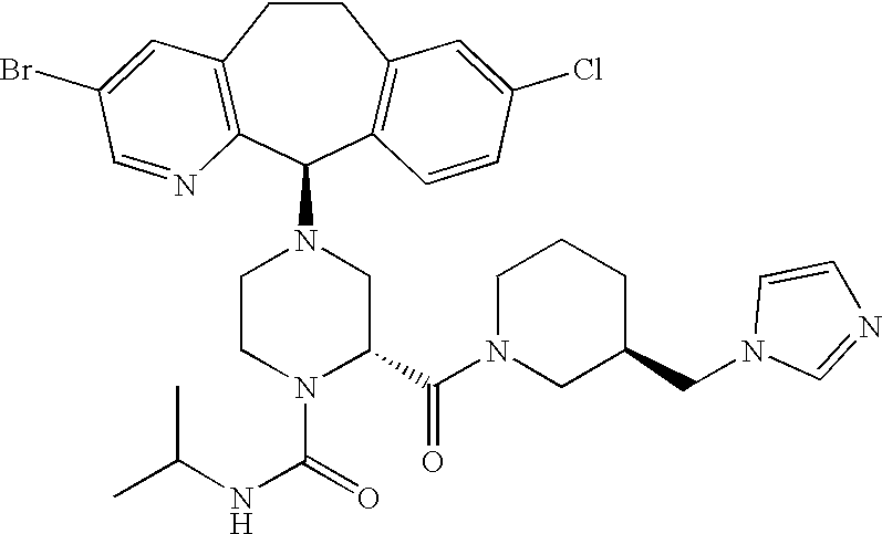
C1CN(C(=O)NC(C)C)C(C(N2CC(CN3C=NC=C3)CCC2)=O)CN1C1C2=C(CCC3=C1N=CC(Br)=C3)C=C(Cl)C=C2
